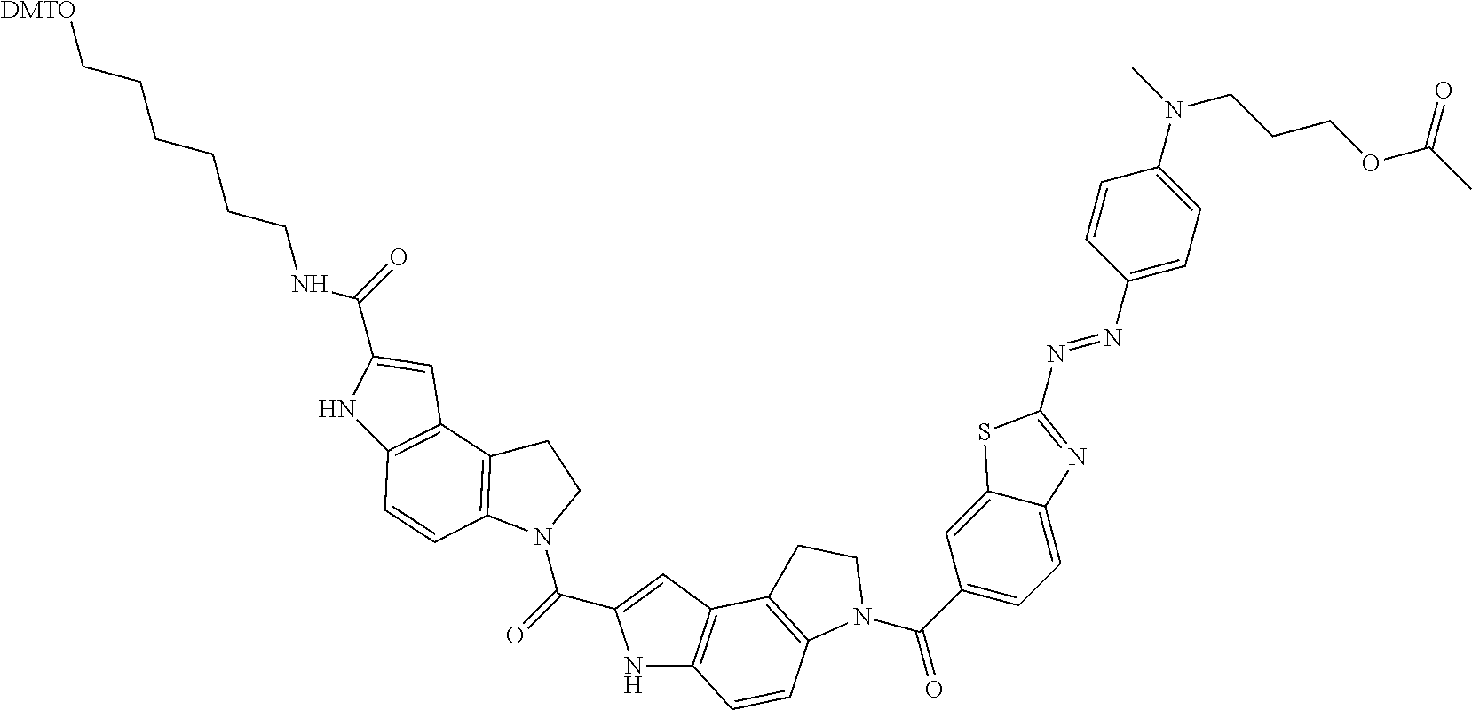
N1C2=C(C=C1C(=O)N1CCC3=C1C=CC1=C3C=C(C(=O)NCCCCCC[DMTO])N1)C1=C(C=C2)N(C(C2=CC=C3C(=C2)SC(N=NC2=CC=C(N(C)CCCOC(C)=O)C=C2)=N3)=O)CC1
